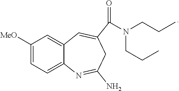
C1([MeO])=CC=C2C(=C1)C=C(C(N(CCC)CCC)=O)CC(N)=N2
